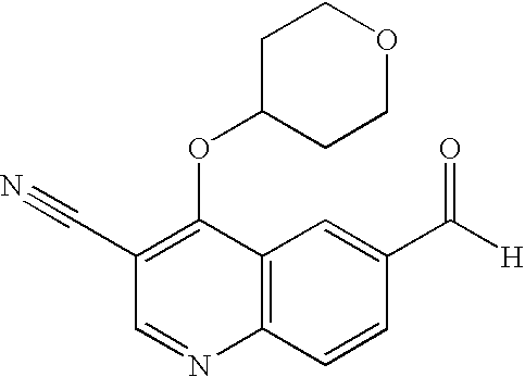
C1(C#N)=C(OC2CCOCC2)C2=C(N=C1)C=CC(C([H])=O)=C2
